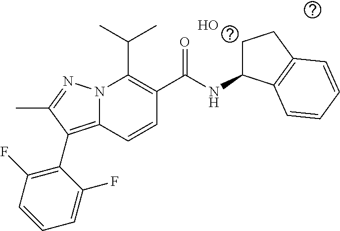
O.CC(C)C1=C(C(NC2CCC3=C2C=CC=C3)=O)C=CC2=C(C3=C(F)C=CC=C3F)C(C)=NN12
